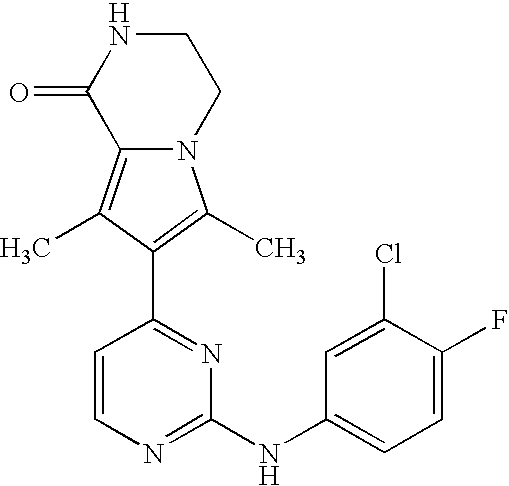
N12C(=C(C)C(C3=NC(NC4=CC=C(F)C(Cl)=C4)=NC=C3)=C1C)C(=O)NCC2
